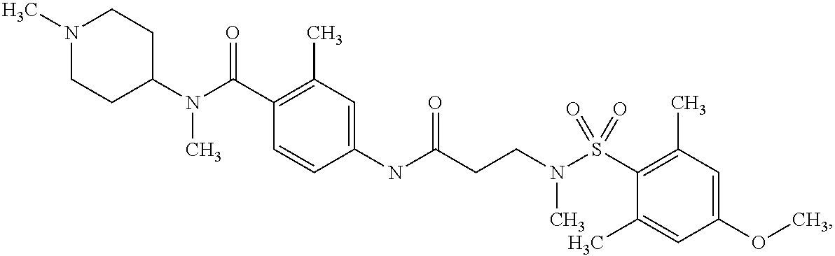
C1(NC(CCN(S(C2=C(C)C=C(OC)C=C2C)(=O)=O)C)=O)=CC(C)=C(C(N(C2CCN(C)CC2)C)=O)C=C1
